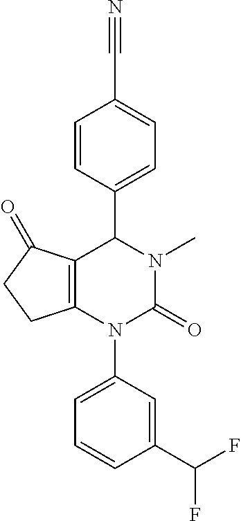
C12=C(N(C3=CC=CC(C(F)F)=C3)C(=O)N(C)C1C1=CC=C(C#N)C=C1)CCC2=O
